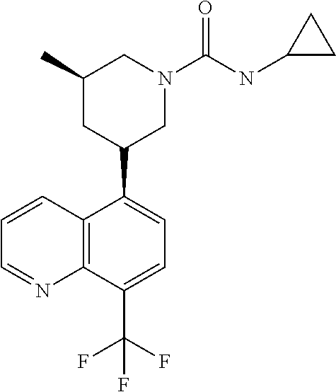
C12=C(C(C(F)(F)F)=CC=C1C1CN(C(=O)NC3CC3)CC(C)C1)N=CC=C2
